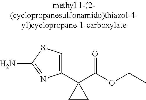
C1(C2(C(OCC)=O)CC2)=CSC(N)=N1
